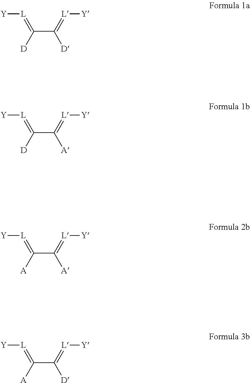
C(C(=[L][Y])[D])([D])=[L][Y].C(C(=[L][Y])[A])([D])=[L][Y].C(C(=[L][Y])[A])([A])=[L][Y].C(C(=[L][Y])[D])([A])=[L][Y]
